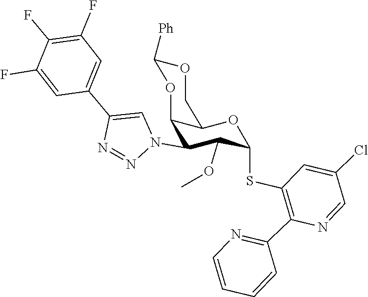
O(C1C(SC2=C(C3=NC=CC=C3)N=CC(Cl)=C2)OC2C(OC([Ph])OC2)C1N1C=C(C2=CC(F)=C(F)C(F)=C2)N=N1)C
